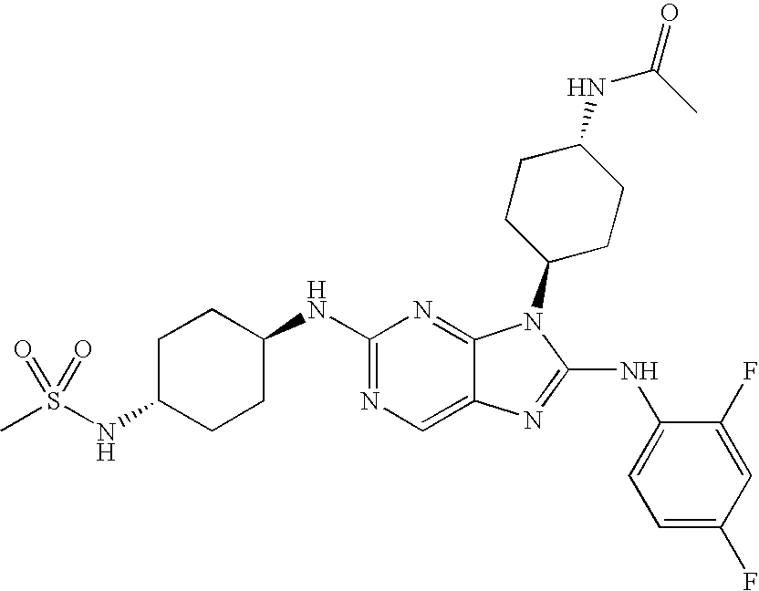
C1(NC2CCC(NS(=O)(C)=O)CC2)=NC=C2C(=N1)N(C1CCC(NC(C)=O)CC1)C(NC1=CC=C(F)C=C1F)=N2
